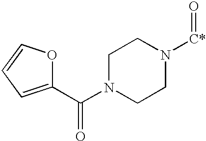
C1N(C(=O)C2=CC=CO2)CCN([C*]=O)C1
